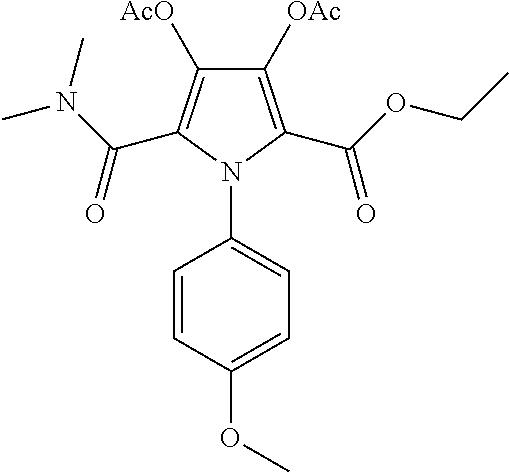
C1([OAc])=C(C(OCC)=O)N(C2=CC=C(OC)C=C2)C(C(N(C)C)=O)=C1[AcO]
